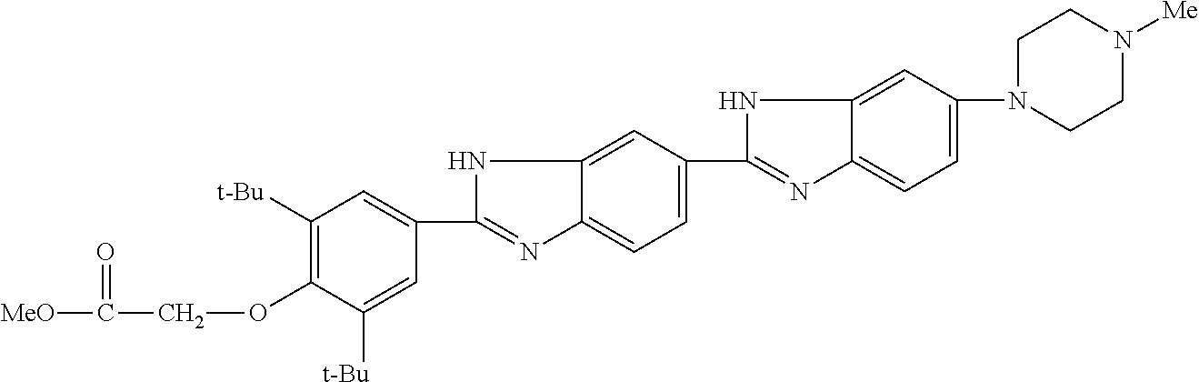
C1([t-Bu])=C(OCC(=O)[MeO])C([t-Bu])=CC(C2=NC3=CC=C(C4=NC5=CC=C(N6CCN([Me])CC6)C=C5N4)C=C3N2)=C1
